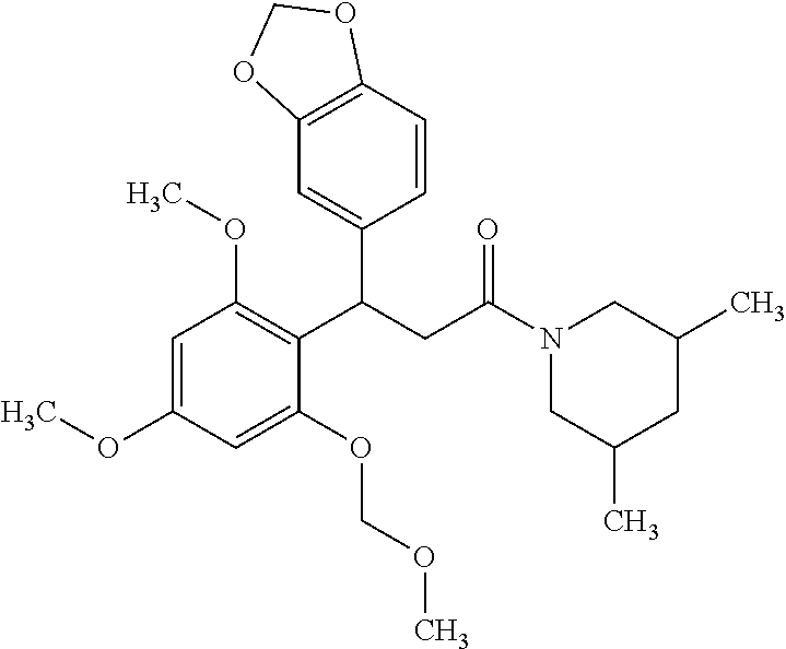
C1=C(OC)C=C(OCOC)C(C(CC(N2CC(C)CC(C)C2)=O)C2=CC3=C(C=C2)OCO3)=C1OC
